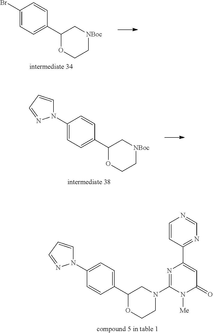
N1(C2=CC=C(C3OCCN(C4=NC(C5=NC=NC=C5)=CC(=O)N4[Me])C3)C=C2)C=CC=N1.C1(Br)=CC=C(C2OCC[NBoc]C2)C=C1.C1(N2C=CC=N2)=CC=C(C2OCC[NBoc]C2)C=C1
